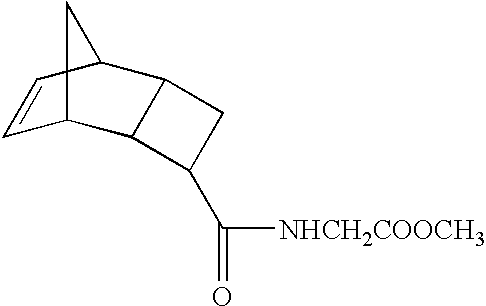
C1=CC2C3C(C1C2)C(C(=O)[NHCH2COOCH3])C3
